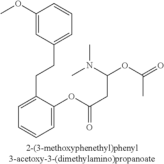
C1(OC)=CC(CCC2=CC=CC=C2OC(CC(OC(=O)C)N(C)C)=O)=CC=C1
